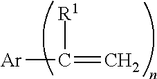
[Ar]C([R1])=C
